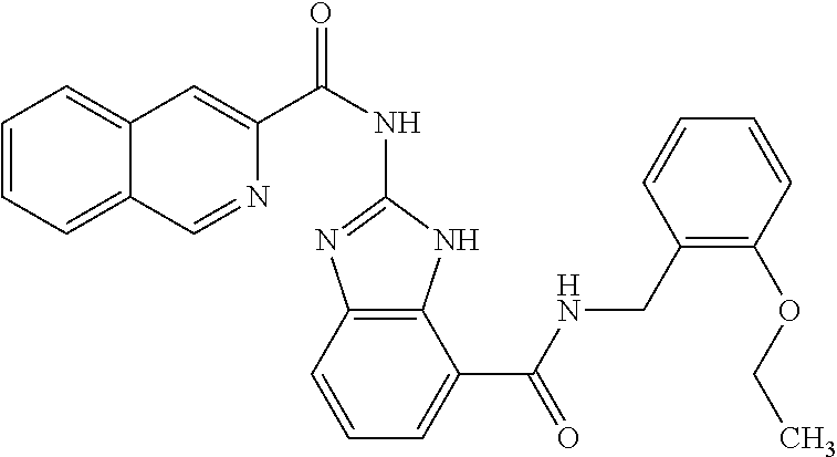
C1=CC=C2C(=C1)C=C(C(NC1=NC3=C(N1)C(C(NCC1=C(OCC)C=CC=C1)=O)=CC=C3)=O)N=C2
